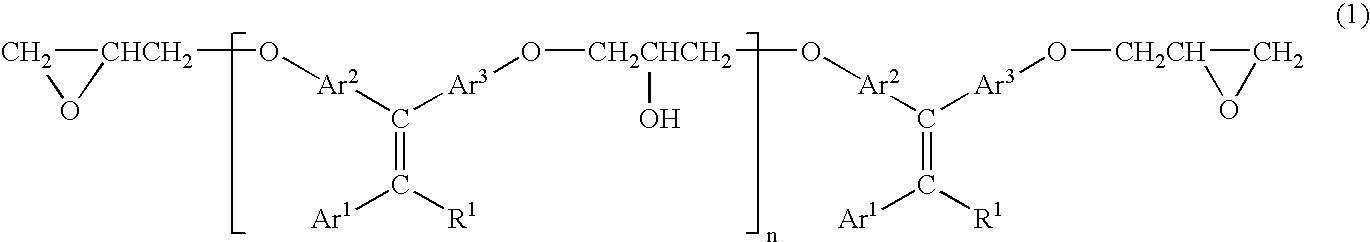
C1[CHCH2](O[Ar2]C(=C([Ar1])[R1])[Ar3]O[CH2CHCH2](O)O[Ar2]C(=C([Ar1])[R1])[Ar3]O[CH2CH]2CO2)O1
